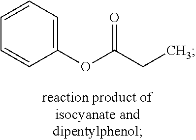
C1(OC(CC)=O)=CC=CC=C1
